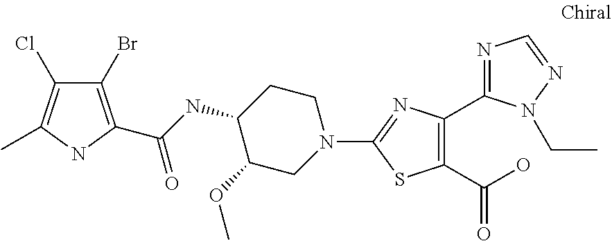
C1CC(NC(=O)C2=C(Br)C(Cl)=C(C)N2)C(OC)CN1C1=NC(C2=NC=NN2CC)=C(C(O)=O)S1
